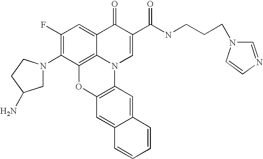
C1(F)=C(N2CC(N)CC2)C2=C3C(=C1)C(=O)C(C(NCCCN1C=NC=C1)=O)=CN3C1=C(O2)C=C2C(=C1)C=CC=C2
